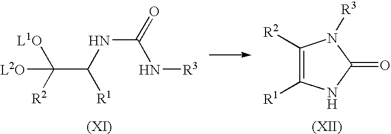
[L2O]C([L1O])([R2])C(NC(N[R3])=O)[R1].C1([R2])=C([R1])NC(=O)N1[R3]
